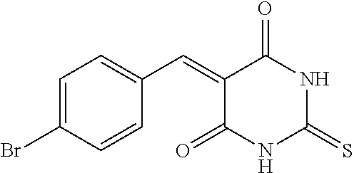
C1(=CC2=CC=C(Br)C=C2)C(=O)NC(=S)NC1=O
